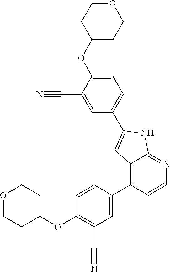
O1CCC(OC2=C(C#N)C=C(C3=C4C(=NC=C3)NC(C3=CC=C(OC5CCOCC5)C(C#N)=C3)=C4)C=C2)CC1
